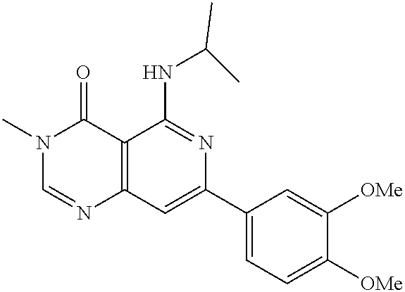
C12=C(C=C(C3=CC=C([OMe])C([OMe])=C3)N=C1NC(C)C)N=CN(C)C2=O
